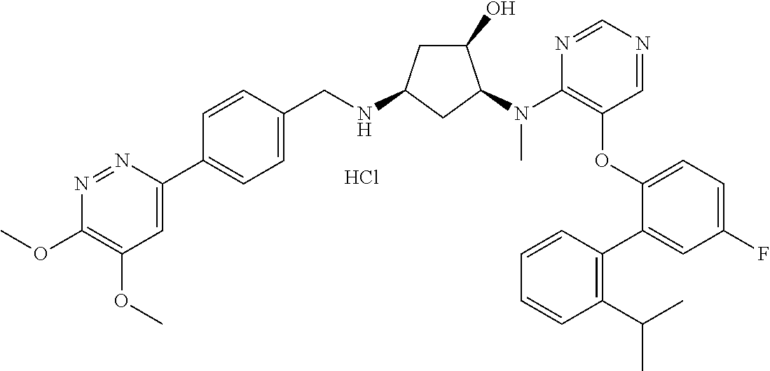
C1(OC)=C(OC)C=C(C2=CC=C(CNC3CC(O)C(N(C4=C(OC5=CC=C(F)C=C5C5=C(C(C)C)C=CC=C5)C=NC=N4)C)C3)C=C2)N=N1.Cl
